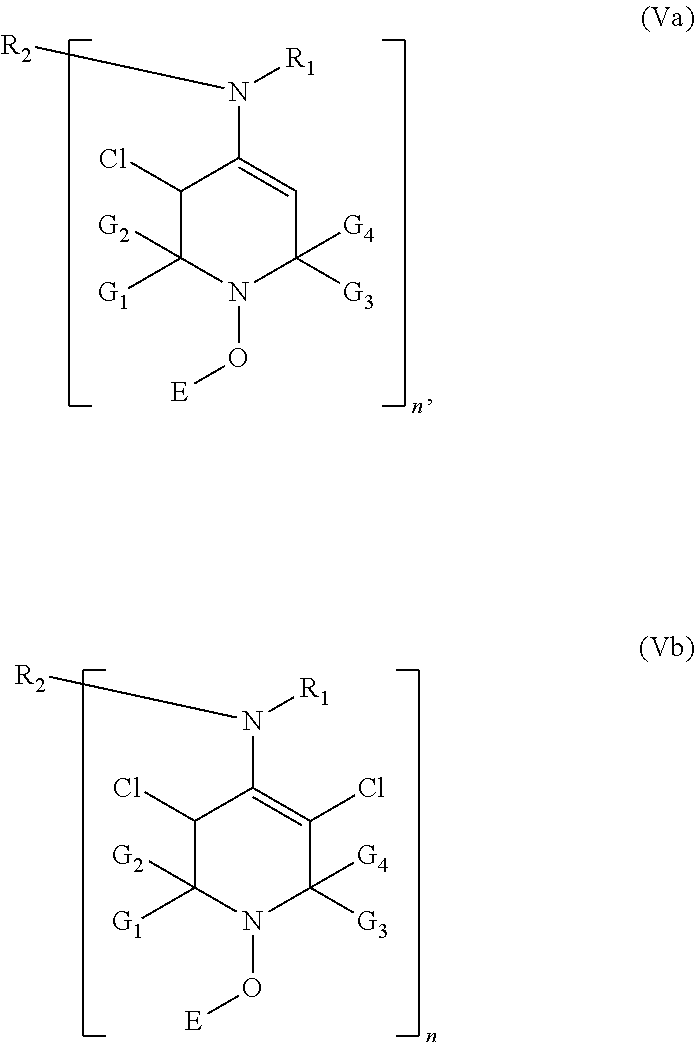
C1(Cl)C([G2])([G1])N(O[E])C([G3])([G4])C=C1N([R2])[R1].C1(Cl)C([G2])([G1])N(O[E])C([G3])([G4])C(Cl)=C1N([R2])[R1]
